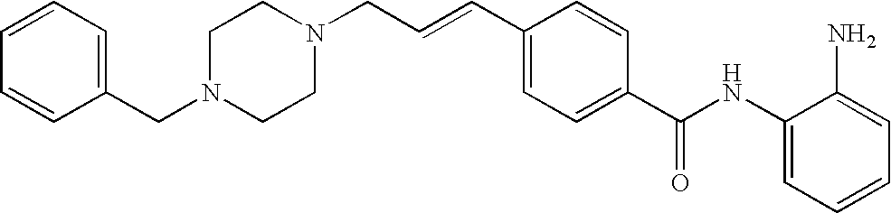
C(C=CC1=CC=C(C(NC2=CC=CC=C2N)=O)C=C1)N1CCN(CC2=CC=CC=C2)CC1
